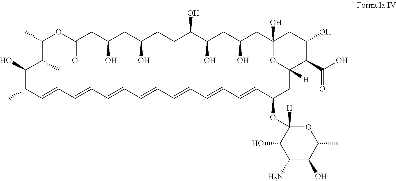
C1(C)OC(=O)CC(O)CC(O)CCC(O)C(O)CC(O)CC2(O)CC(O)C(C(O)=O)C([H])(CC(OC3([H])C(O)C(N)C(O)C(C)O3)C=CC=CC=CC=CC=CC=CC=CC(C)C(O)C1C)O2
